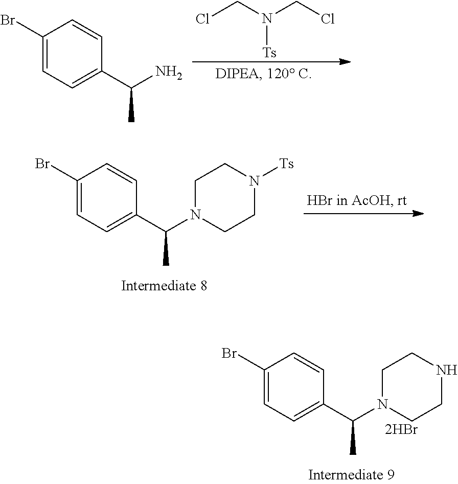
ClCN(CCl)[Ts].C1(Br)=CC=C(C(N)C)C=C1.C1(Br)=CC=C(C(N2CCN([Ts])CC2)C)C=C1.C1(Br)=CC=C(C(N2CCNCC2)C)C=C1
